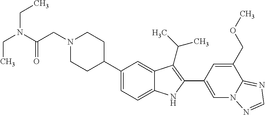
N1(CC(=O)N(CC)CC)CCC(C2=CC=C3C(=C2)C(C(C)C)=C(C2=CN4C(=NC=N4)C(COC)=C2)N3)CC1
